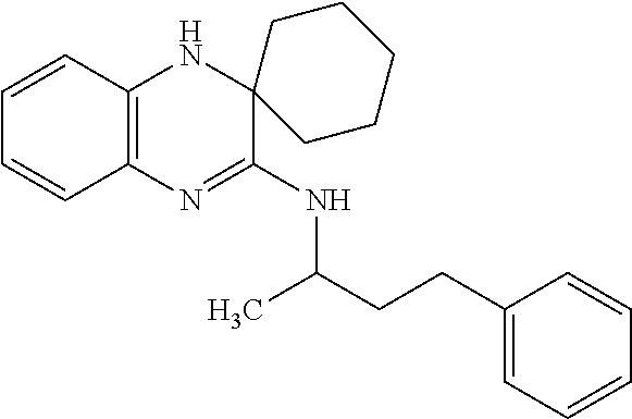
C1=CC2=C(C=C1)N=C(NC(CCC1=CC=CC=C1)C)C1(N2)CCCCC1
